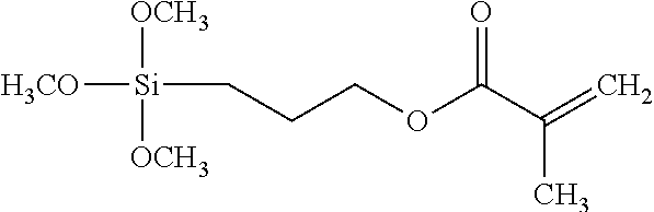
[H3CO][Si](CCCOC(C(=C)C)=O)([OCH3])[OCH3]
